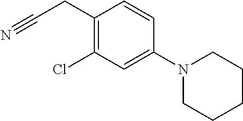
C1(CC#N)=C(Cl)C=C(N2CCCCC2)C=C1
